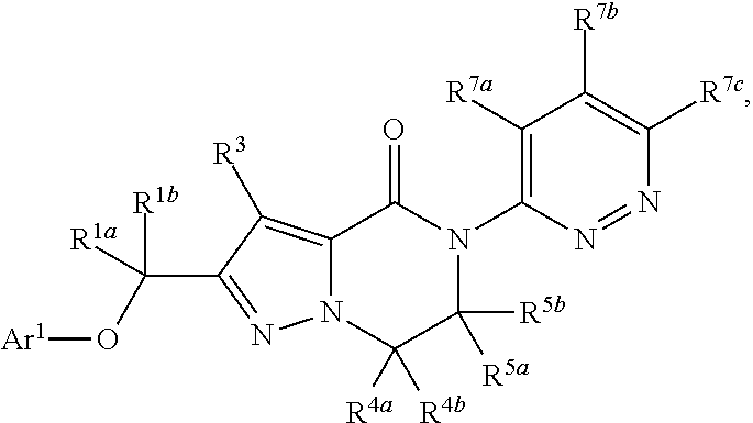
C12=C([R3])C(C([R1b])([R1a])O[Ar1])=NN1C([R4a])([R4b])C([R5b])([R5a])N(C1=C([R7a])C([R7b])=C([R7c])N=N1)C2=O
